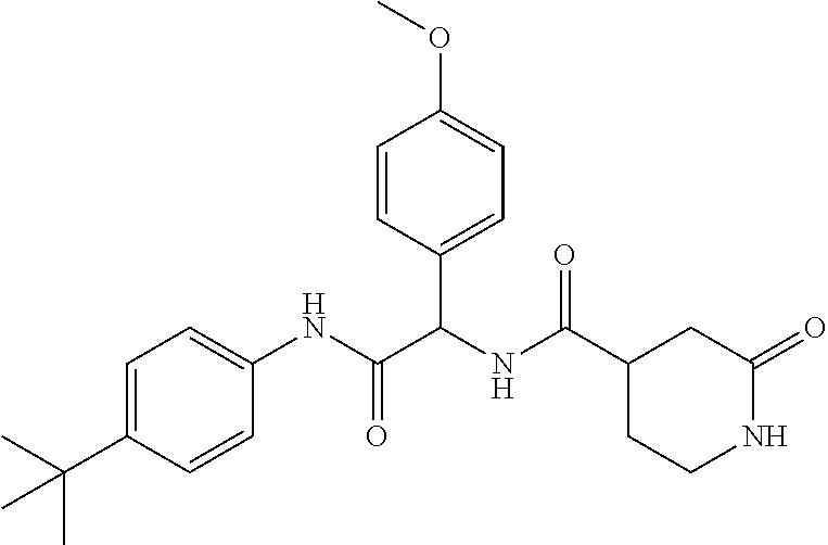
C1=C(C(C)(C)C)C=CC(NC(C(NC(=O)C2CCNC(=O)C2)C2=CC=C(OC)C=C2)=O)=C1
